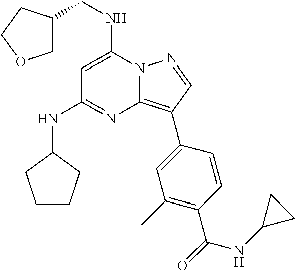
C1C(CNC2=CC(NC3CCCC3)=NC3=C(C4=CC(C)=C(C(=O)NC5CC5)C=C4)C=NN23)CCO1
